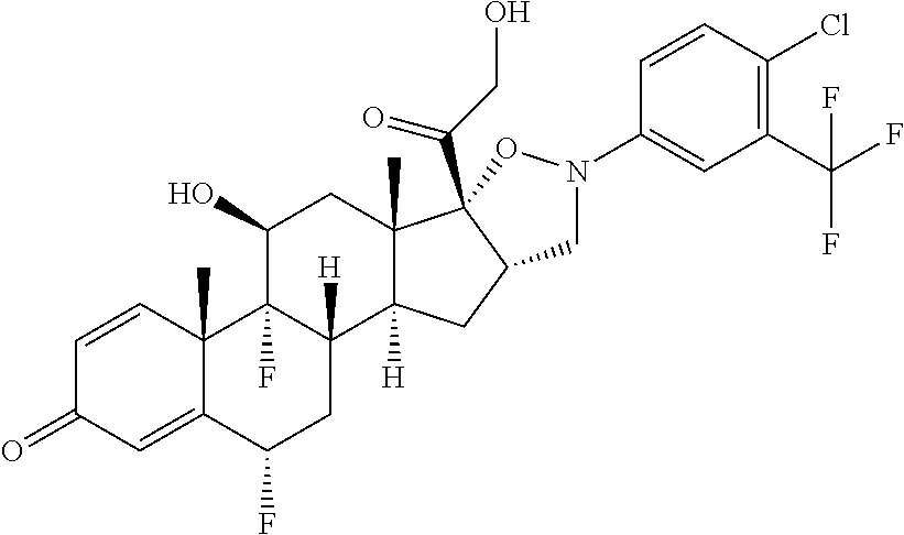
C1=CC2(C)C(=CC1=O)C(F)CC1([H])C2(F)C(O)CC2(C)C1([H])CC1C2(C(CO)=O)ON(C2=CC(C(F)(F)F)=C(Cl)C=C2)C1
